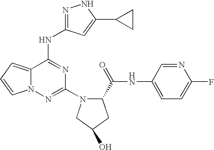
N1=C(NC2=NC(N3C(C(=O)NC4=CC=C(F)N=C4)CC(O)C3)=NN3C2=CC=C3)C=C(C2CC2)N1
